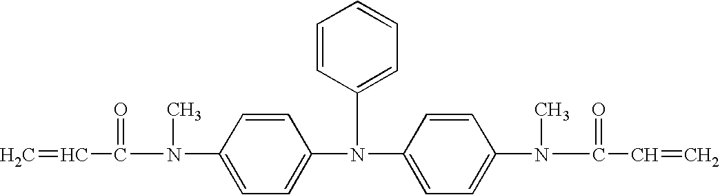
C1=C(N(C2=CC=C(N(C(=O)C=C)C)C=C2)C2=CC=CC=C2)C=CC(N(C(=O)C=C)C)=C1
